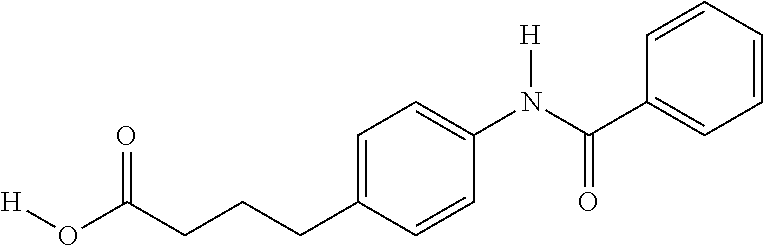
C1=CC=CC(C(N(C2=CC=C(CCCC(O[H])=O)C=C2)[H])=O)=C1
